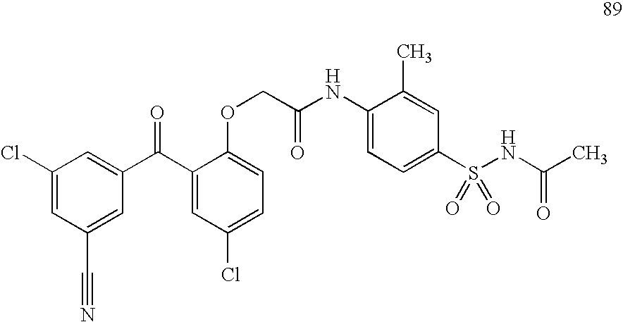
C1(Cl)=CC(C#N)=CC(C(C2=CC(Cl)=CC=C2OCC(NC2=CC=C(S(NC(=O)C)(=O)=O)C=C2C)=O)=O)=C1
